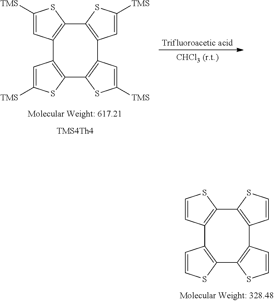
C1=CC2=C(S1)C1=C(C=CS1)C1=C(C3=C2C=CS3)SC=C1.C1([TMS])=CC2=C(S1)C1=C(C=C([TMS])S1)C1=C(C3=C2C=C([TMS])S3)SC([TMS])=C1.[TMS4Th4]
